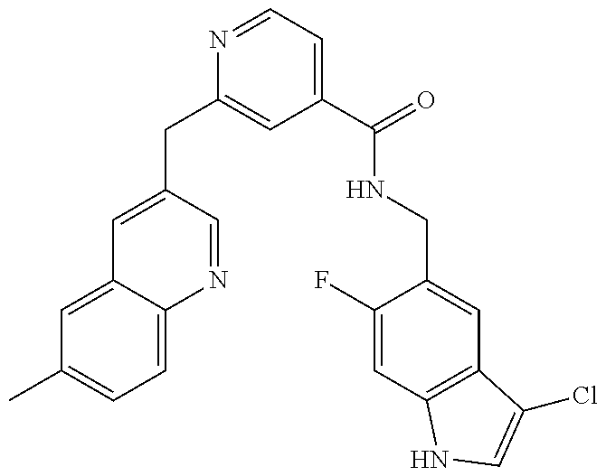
C1=C2C(=CC=C1C)N=CC(CC1=CC(C(=O)NCC3=CC4=C(C=C3F)NC=C4Cl)=CC=N1)=C2
